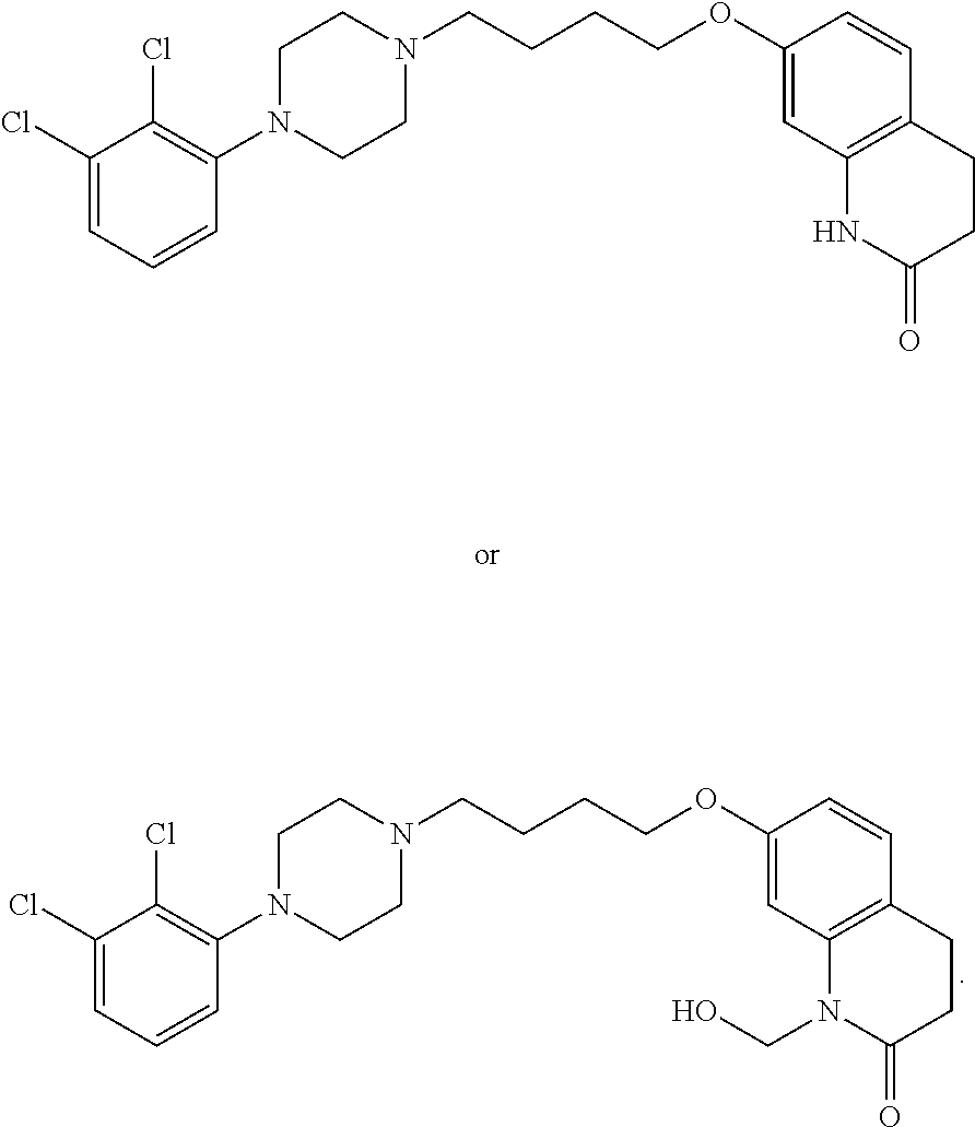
C1(Cl)=CC=CC(N2CCN(CCCCOC3=CC4=C(C=C3)CCC(=O)N4)CC2)=C1Cl.C1(Cl)=CC=CC(N2CCN(CCCCOC3=CC4=C(C=C3)CCC(=O)N4CO)CC2)=C1Cl
